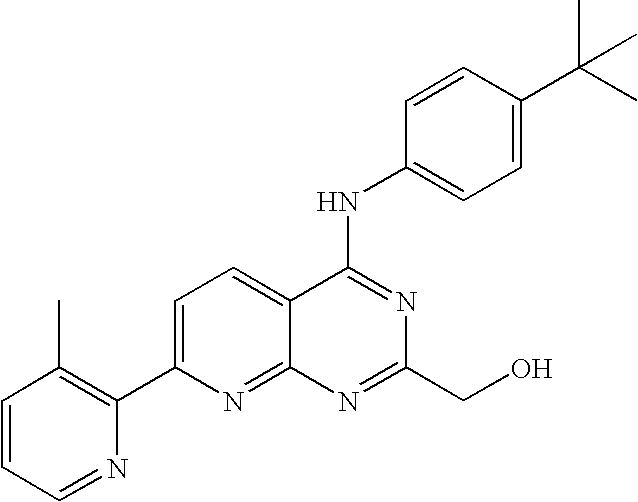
C1=CC=NC(C2=CC=C3C(=N2)N=C(CO)N=C3NC2=CC=C(C(C)(C)C)C=C2)=C1C
